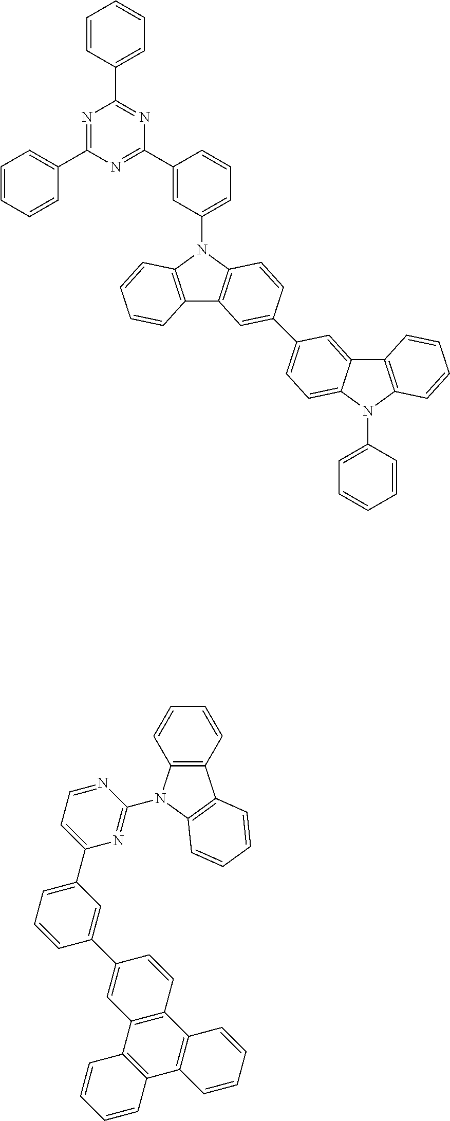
C12=C(N(C3=CC=CC=C3)C3=CC=C(C4=CC5=C(N(C6=CC=CC(C7=NC(C8=CC=CC=C8)=NC(C8=CC=CC=C8)=N7)=C6)C6=C5C=CC=C6)C=C4)C=C13)C=CC=C2.C1=C(C2=CC=NC(N3C4=C(C5=C3C=CC=C5)C=CC=C4)=N2)C=C(C2=CC3=C(C=C2)C2=C(C4=C3C=CC=C4)C=CC=C2)C=C1
